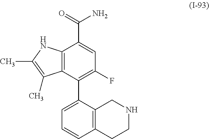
C12=C(C(C3=CC=CC4=C3CNCC4)=C(F)C=C1C(=O)N)C(C)=C(C)N2
